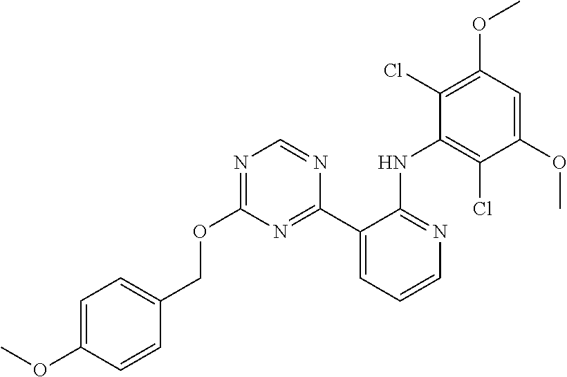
N1=C(OCC2=CC=C(OC)C=C2)N=C(C2=CC=CN=C2NC2=C(Cl)C(OC)=CC(OC)=C2Cl)N=C1
